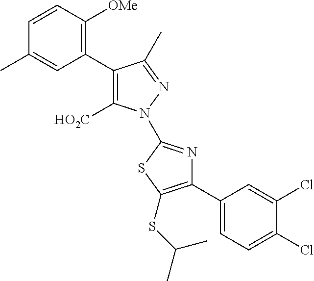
C1(C2=C([HO2C])N(C3=NC(C4=CC=C(Cl)C(Cl)=C4)=C(SC(C)C)S3)N=C2C)=C([OMe])C=CC(C)=C1
